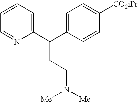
C1=CC=C(C(C2=CC=C([CO2iPr])C=C2)CCN([Me])[Me])N=C1
